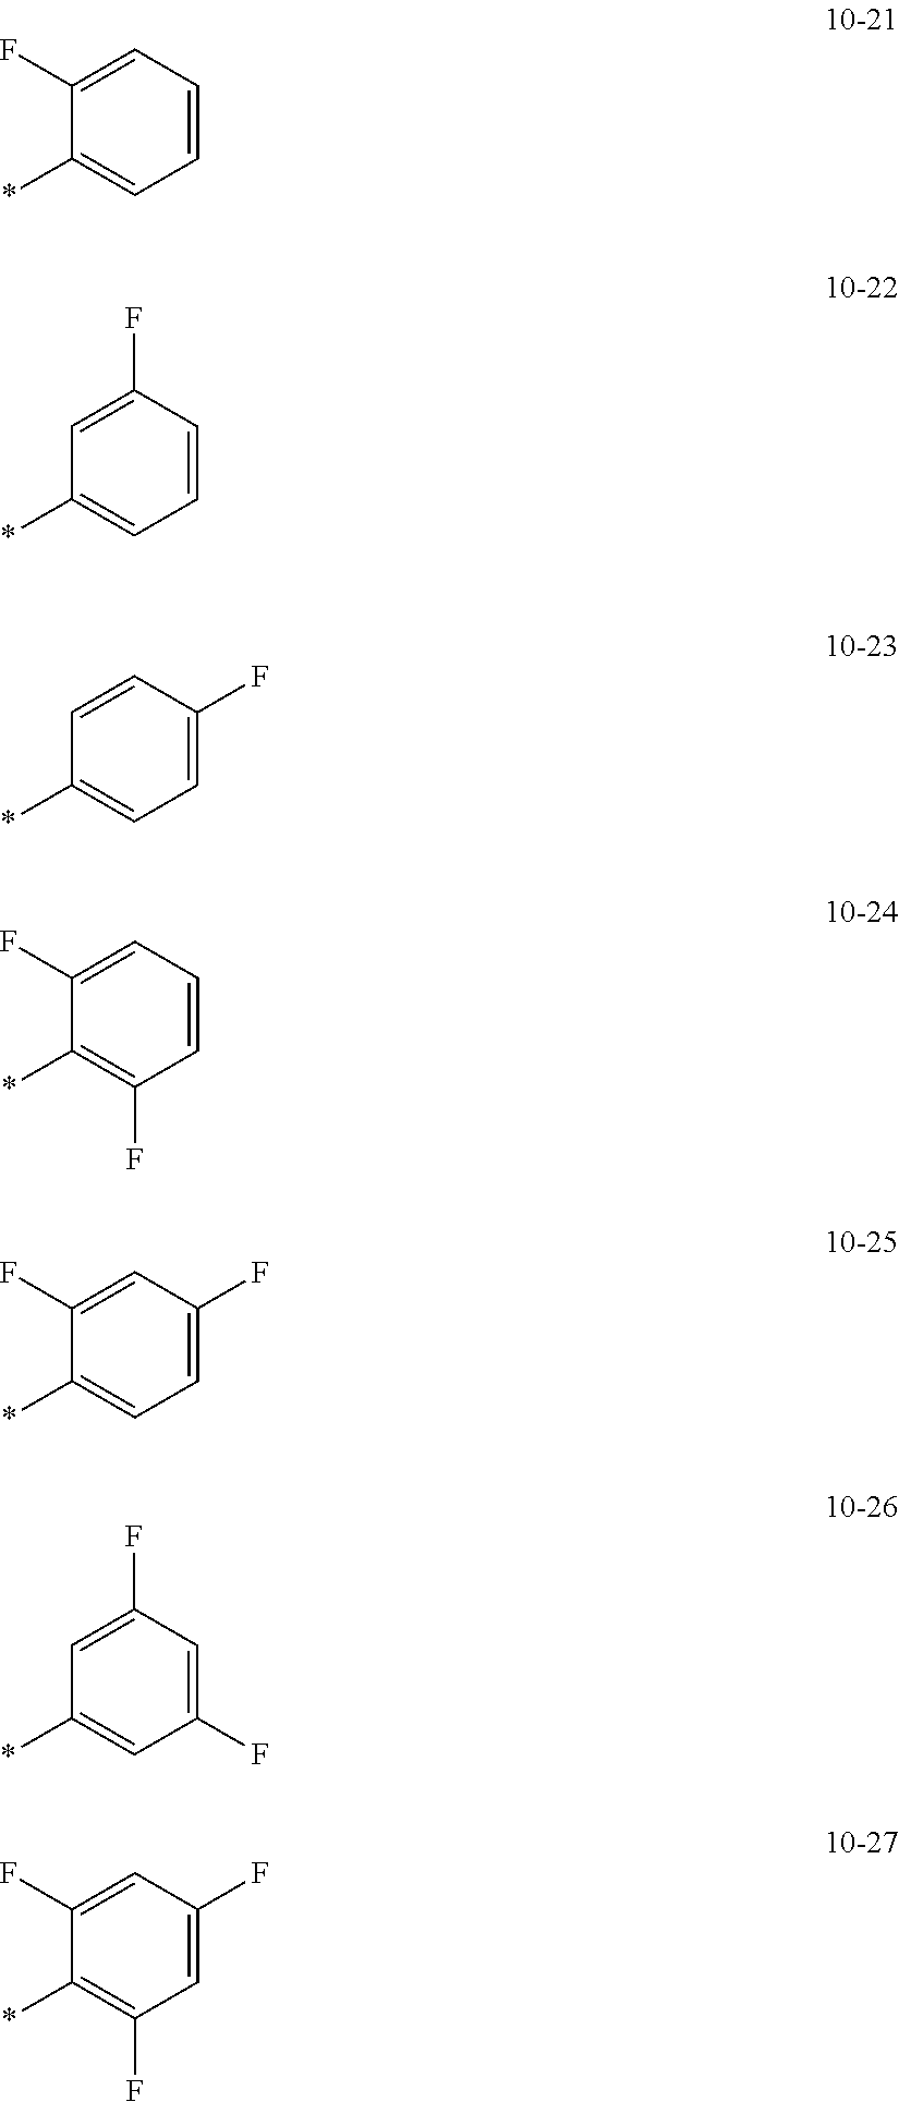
C1(F)=CC=CC=C1*.C1=C(F)C=CC=C1*.C1=CC(F)=CC=C1*.C1(F)=CC=CC(F)=C1*.C1(F)=CC(F)=CC=C1*.C1=C(F)C=C(F)C=C1*.C1(F)=CC(F)=CC(F)=C1*
